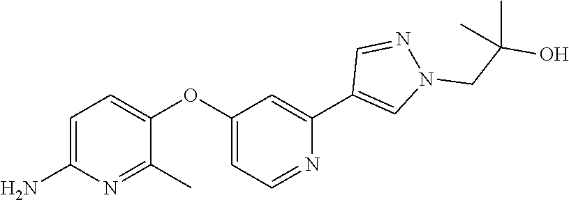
C1=C(N)N=C(C)C(OC2=CC=NC(C3=CN(CC(O)(C)C)N=C3)=C2)=C1
